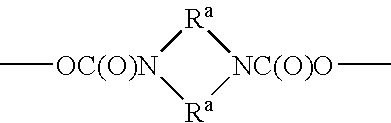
C[OC(O)N]1[Ra][NC(O)O](C)[Ra]1
